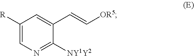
C1([R])=CN=C([NY1Y2])C(C=C[OR5])=C1
